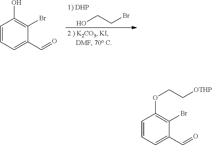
OCCBr.C1=CC=C(C=O)C(Br)=C1O.C1=CC=C(C=O)C(Br)=C1OCC[OTHP]
